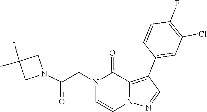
C1=CN(CC(N2CC(C)(F)C2)=O)C(=O)C2=C(C3=CC(Cl)=C(F)C=C3)C=NN12
